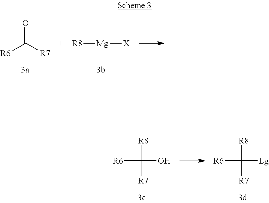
[R6]C([R7])=O.[R8][Mg][X].[R6]C([R8])([R7])O.[R6]C([R8])([R7])[Lg]
